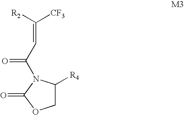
[R2]C([CF3])=CC(=O)N1C([R4])COC1=O
